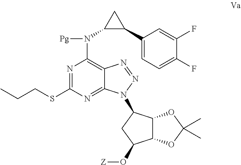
N1=C(SCCC)N=C2C(=C1N(C1C(C3=CC=C(F)C(F)=C3)C1)[Pg])N=NN2C1C2C(C(O[Z])C1)OC(C)(C)O2
